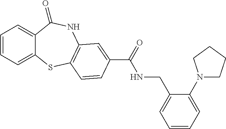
C1=CC=C2C(=C1)C(=O)NC1=C(S2)C=CC(C(=O)NCC2=CC=CC=C2N2CCCC2)=C1
